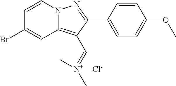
BrC1=CC2=C(C=[N+](C)C)C(C3=CC=C(OC)C=C3)=NN2C=C1.[Cl-]
